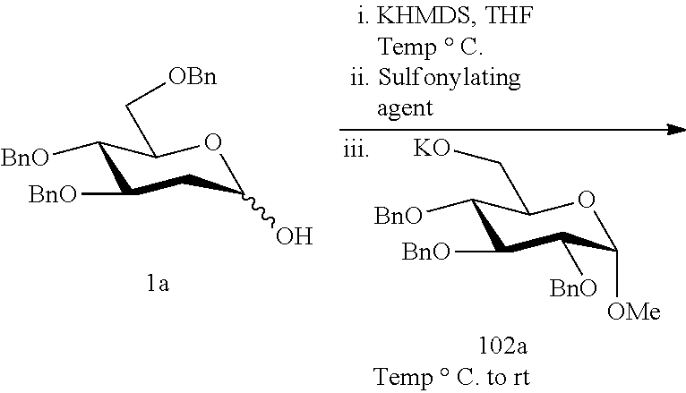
C1([BnO])C([BnO])C([BnO])C([OMe])OC1C[KO].C1([BnO])C([BnO])CC(O)OC1C[OBn]
